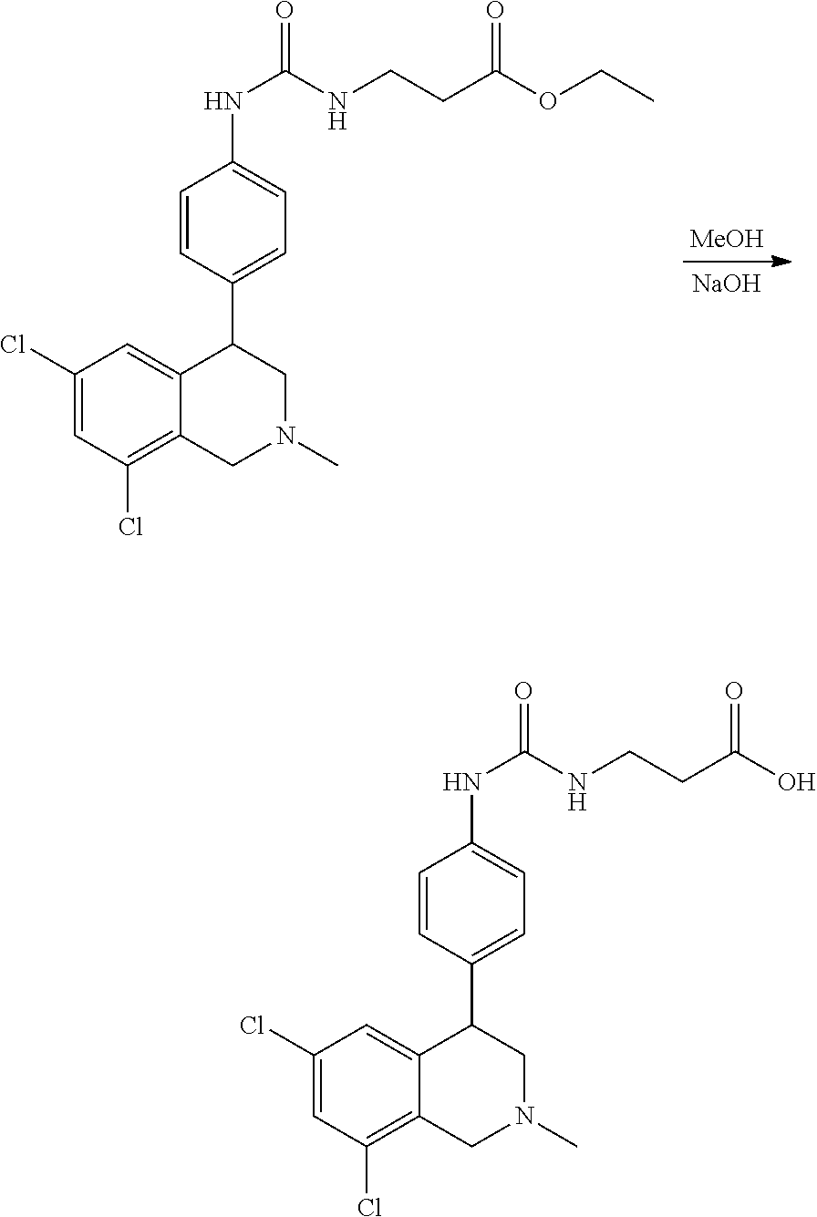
C1(Cl)=CC(Cl)=C2C(=C1)C(C1=CC=C(NC(=O)NCCC(OCC)=O)C=C1)CN(C)C2.[MeOH].[NaOH].C1(Cl)=CC(Cl)=C2C(=C1)C(C1=CC=C(NC(=O)NCCC(O)=O)C=C1)CN(C)C2
